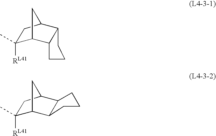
C1([RL41])(C)C2CC(C1)C1C2CCC1.C1([RL41])(C)C2CC(C1)C1C2CCC1
